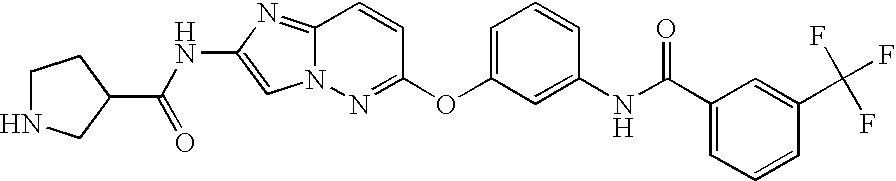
C1NCC(C(=O)NC2=CN3C(=N2)C=CC(OC2=CC=CC(NC(C4=CC=CC(C(F)(F)F)=C4)=O)=C2)=N3)C1
